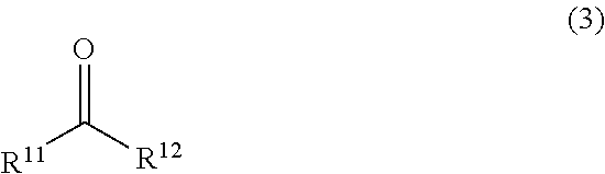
[R11]C([R12])=O
